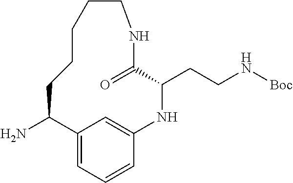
C1(N)C2=CC=CC(=C2)NC(CCN[Boc])C(=O)NCCCCC1
